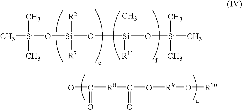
C[Si](C)(C)O[Si]([R2])([R7]OC(=O)[R8]C(=O)O[R9]O[R10])O[Si](C)([R11])O[Si](C)(C)C
